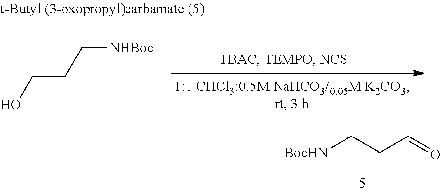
OCCC[NHBoc].[BocHN]CCC=O
